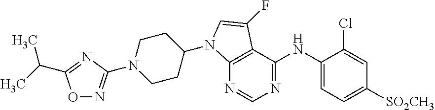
N1=CN=C(NC2=CC=C([SO2CH3])C=C2Cl)C2=C1N(C1CCN(C3=NOC(C(C)C)=N3)CC1)C=C2F
